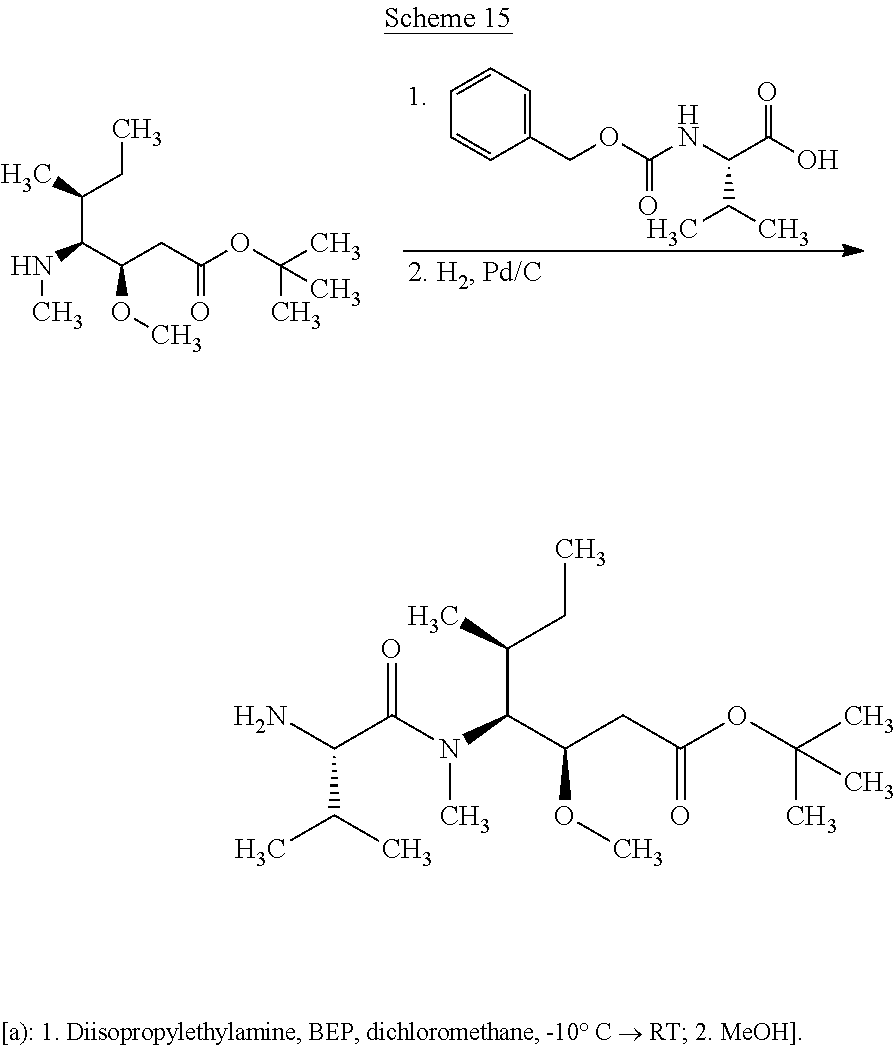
C(OC(NC(C(C)C)C(O)=O)=O)C1=CC=CC=C1.CCC(C)C(NC)C(OC)CC(=O)OC(C)(C)C.CCC(C)C(N(C)C(C(N)C(C)C)=O)C(OC)CC(=O)OC(C)(C)C
